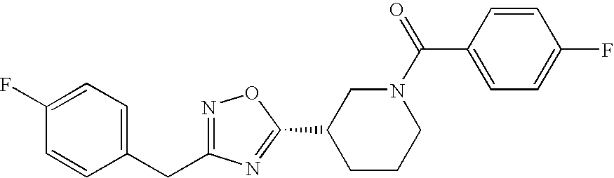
C1=C(F)C=CC(CC2=NOC(C3CCCN(C(C4=CC=C(F)C=C4)=O)C3)=N2)=C1
